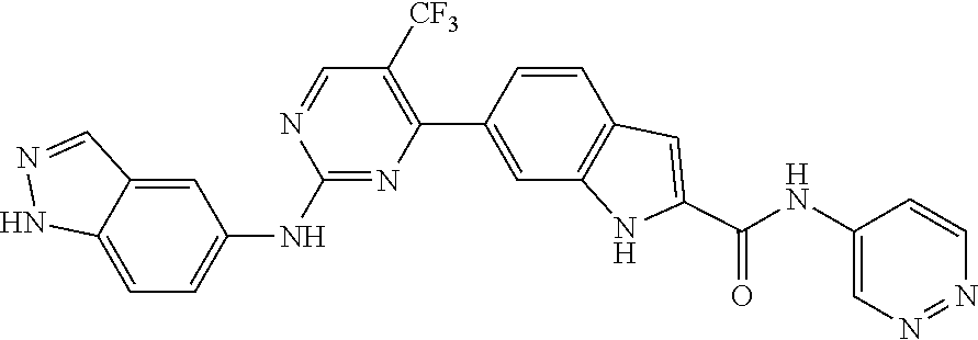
N1=NC=CC(NC(C2=CC3=C(C=C(C4=C([CF3])C=NC(NC5=CC=C6C(=C5)C=NN6)=N4)C=C3)N2)=O)=C1
